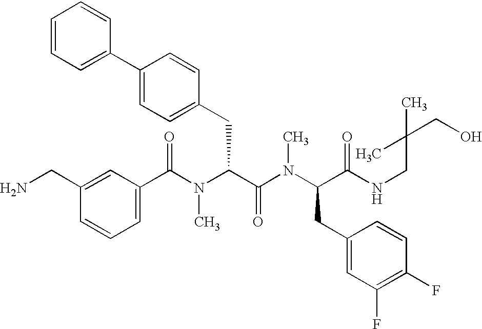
C1(C(N(C(C(N(C(CC2=CC(F)=C(F)C=C2)C(NCC(CO)(C)C)=O)C)=O)CC2=CC=C(C3=CC=CC=C3)C=C2)C)=O)=CC=CC(CN)=C1
